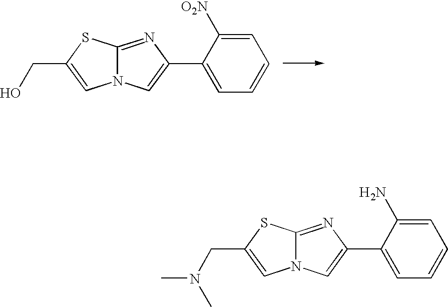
C1=C(C2=CN3C(=N2)SC(CO)=C3)C([O2N])=CC=C1.C1=C(C2=CN3C(=N2)SC(CN(C)C)=C3)C(N)=CC=C1
